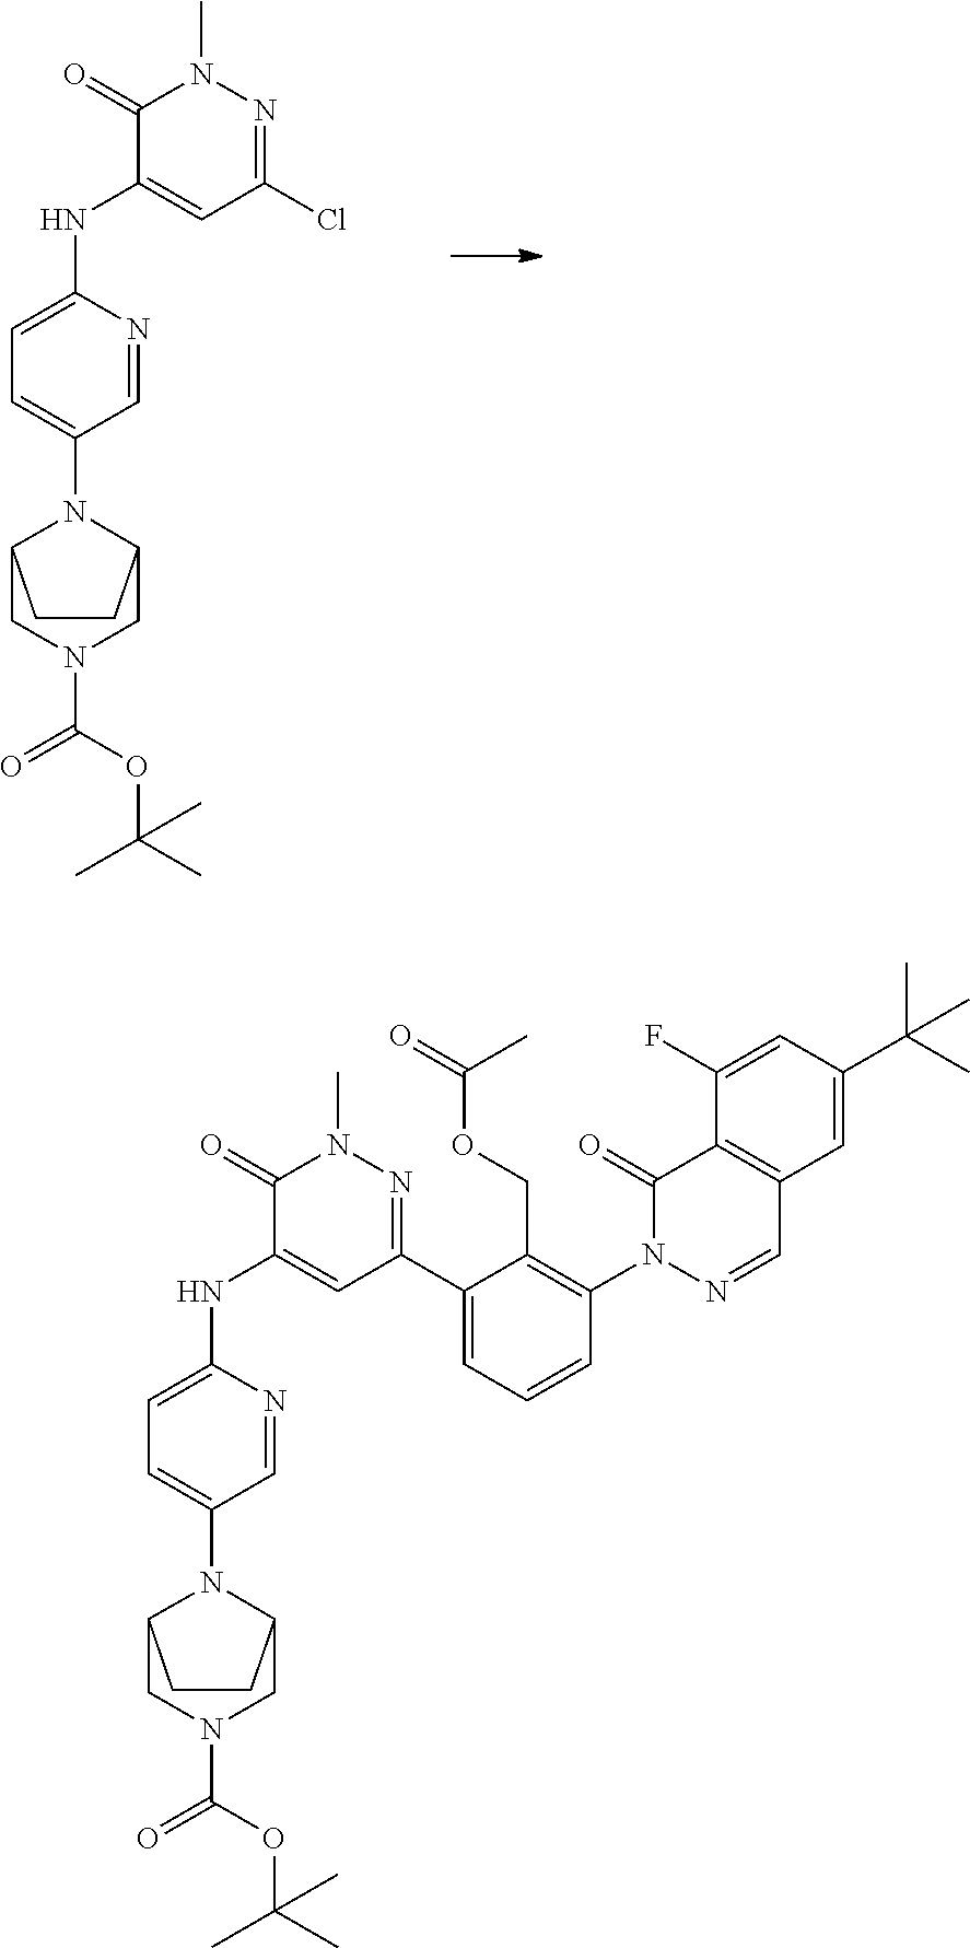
C1=C(NC2=CC(Cl)=NN(C)C2=O)N=CC(N2C3CN(C(OC(C)(C)C)=O)CC2CC3)=C1.C1=C(NC2=CC(C3=CC=CC(N4N=CC5=C(C4=O)C(F)=CC(C(C)(C)C)=C5)=C3COC(=O)C)=NN(C)C2=O)N=CC(N2C3CN(C(OC(C)(C)C)=O)CC2CC3)=C1
